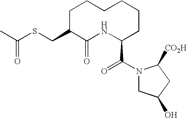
CC(SCC1C(=O)NC(C(N2CC(O)CC2[CO2H])=O)CCCCCC1)=O
